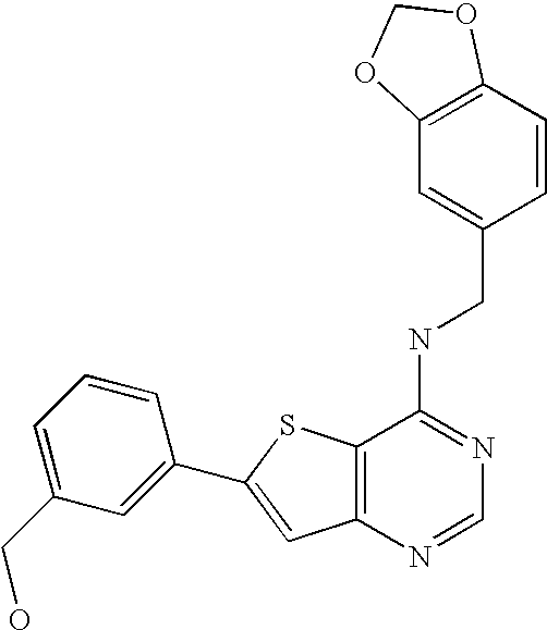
C12=C(N=CN=C1NCC1=CC3=C(C=C1)OCO3)C=C(C1=CC(CO)=CC=C1)S2
